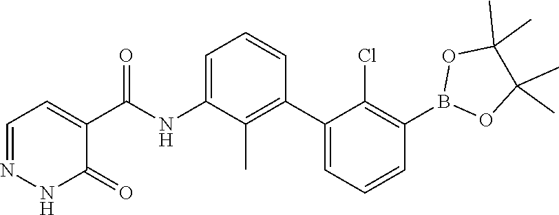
O1B(C2=C(Cl)C(C3=C(C)C(NC(C4=CC=NNC4=O)=O)=CC=C3)=CC=C2)OC(C)(C)C1(C)C
